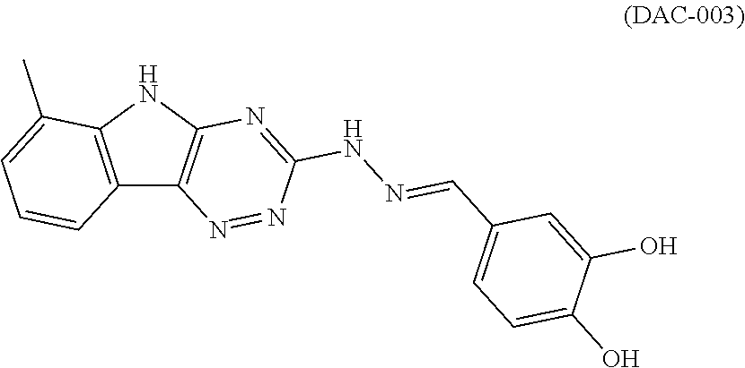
C12=C(NC3=C1C=CC=C3C)N=C(NN=CC1=CC=C(O)C(O)=C1)N=N2
